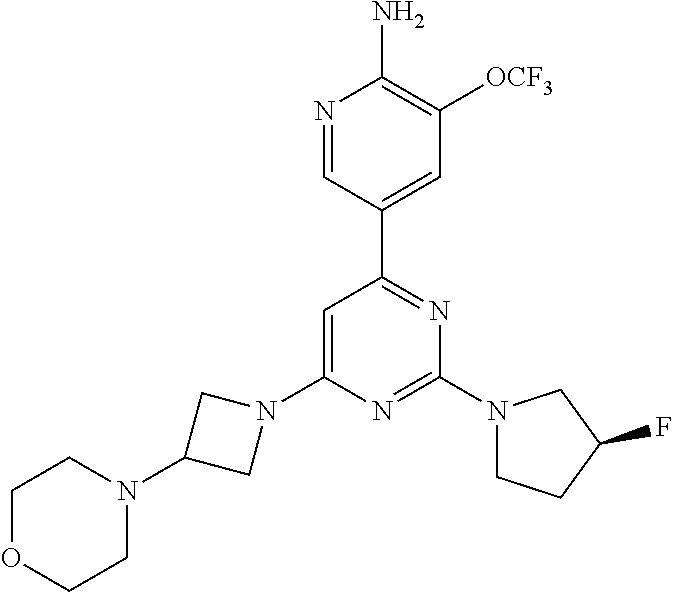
N1=CC(C2=NC(N3CCC(F)C3)=NC(N3CC(N4CCOCC4)C3)=C2)=CC([OCF3])=C1N
